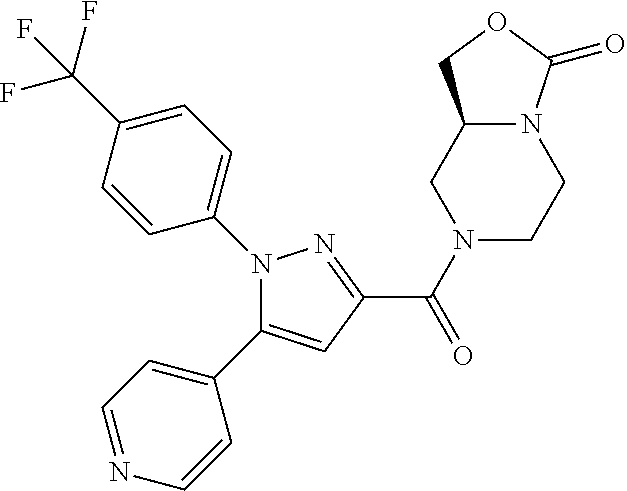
C1(C(N2CCN3C(C2)COC3=O)=O)=NN(C2=CC=C(C(F)(F)F)C=C2)C(C2=CC=NC=C2)=C1
